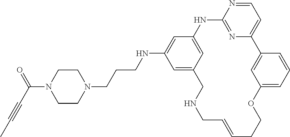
C1=NC2=NC(=C1)C1=CC(=CC=C1)OCCC=CCNCC1=CC(NCCCN3CCN(C(C#CC)=O)CC3)=CC(=C1)N2
